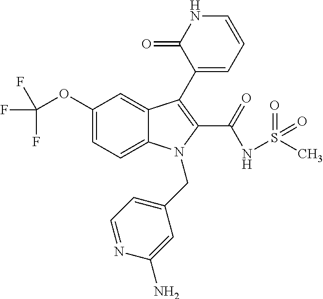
C1(OC(F)(F)F)=CC=C2C(=C1)C(C1=CC=CNC1=O)=C(C(NS(C)(=O)=O)=O)N2CC1=CC=NC(N)=C1
